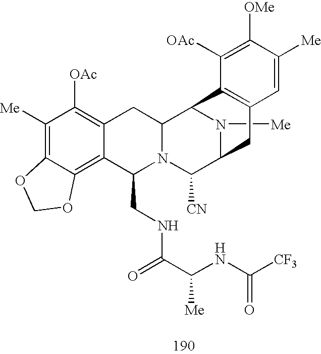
C1([Me])=C2C(=C3C(=C1[OAc])CC1N(C3CNC(=O)C(NC([CF3])=O)[Me])C([CN])C3N([Me])C1C1=C(C3)C=C([Me])C([OMe])=C1[OAc])OCO2
